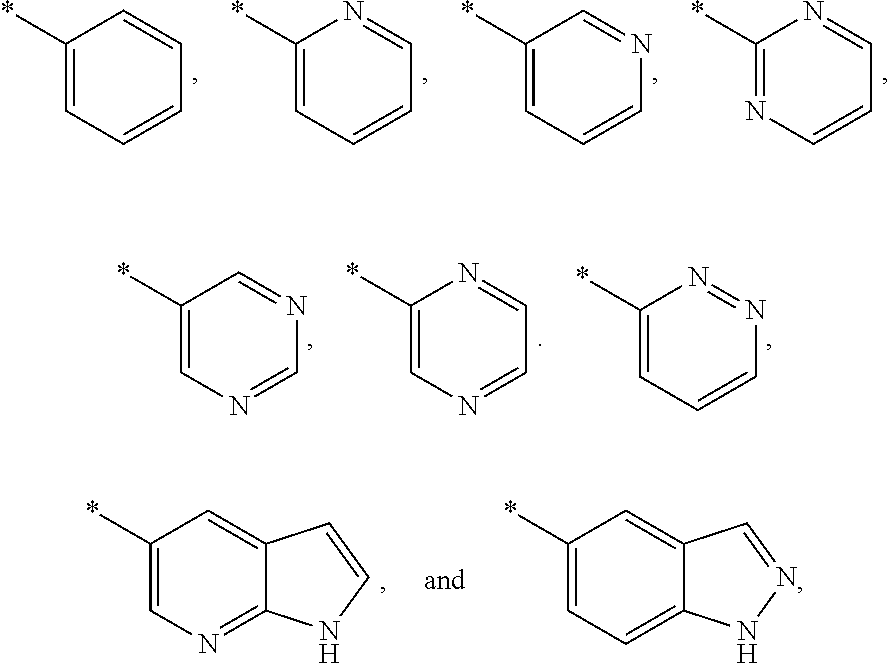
C1(*)=NC=CC=N1.C1(*)=CC=CN=C1.C1(*)=CC=CC=N1.C1(*)=CC=CC=C1.C1(*)=CC=CN=N1.C1(*)=CN=CC=N1.C1(*)=CN=CN=C1.C1(*)=CC=C2C(=C1)C=NN2.C1(*)=CN=C2C(=C1)C=CN2
